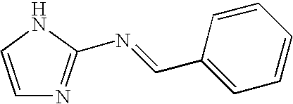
C1=CC(C=NC2=NC=CN2)=CC=C1
